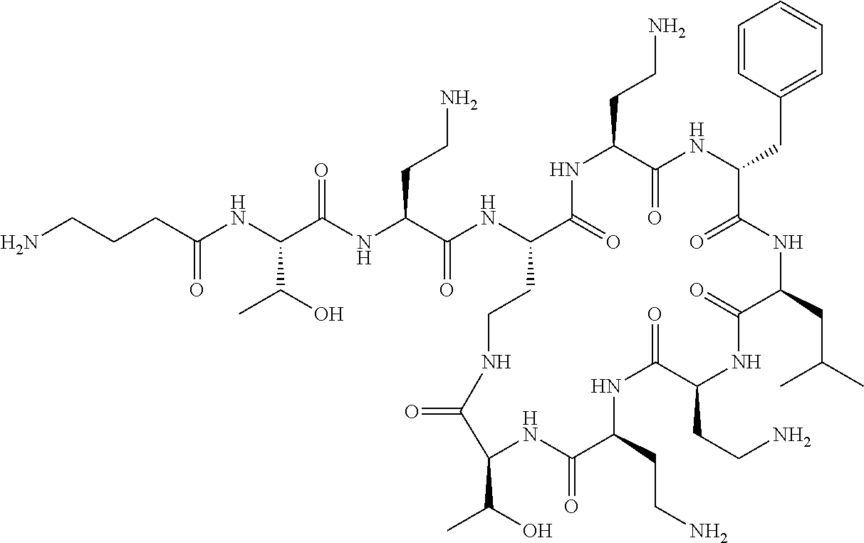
C(CC(NC(C(NC(C(NC1C(=O)NC(CCN)C(=O)NC(CC2=CC=CC=C2)C(=O)NC(CC(C)C)C(=O)NC(CCN)C(=O)NC(CCN)C(=O)NC(C(O)C)C(=O)NCC1)=O)CCN)=O)C(O)C)=O)CN
